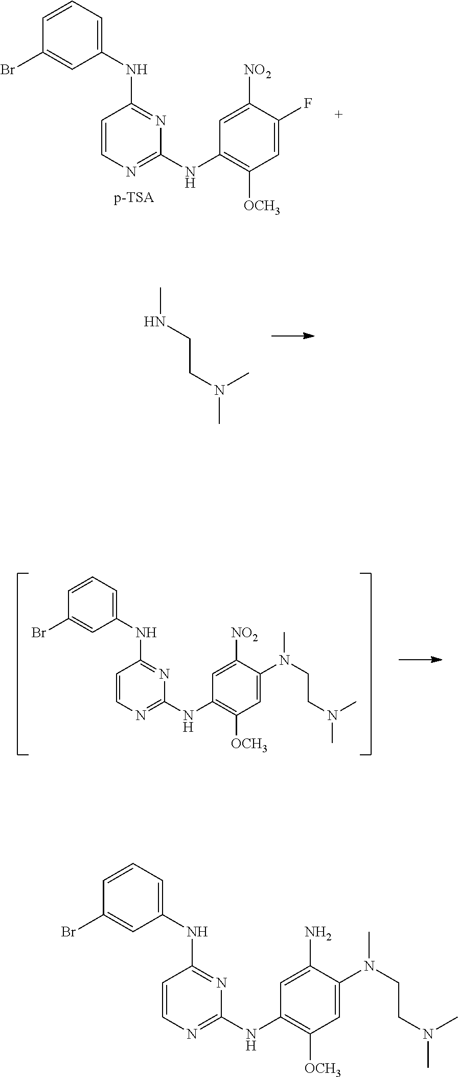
C1=CC=C(NC2=NC(NC3=C([OCH3])C=C(N(CCN(C)C)C)C(N)=C3)=NC=C2)C=C1Br.C1=CC=C(NC2=NC(NC3=C([OCH3])C=C(F)C([NO2])=C3)=NC=C2)C=C1Br.CNCCN(C)C.C1=CC=C(NC2=NC(NC3=C([OCH3])C=C(N(CCN(C)C)C)C([NO2])=C3)=NC=C2)C=C1Br
